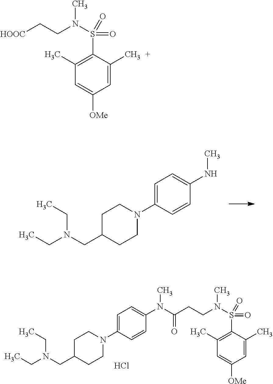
C(CCN(C)S(=O)(=O)C1=C(C)C=C([OMe])C=C1C)(=O)N(C)C1=CC=C(N2CCC(CN(CC)CC)CC2)C=C1.Cl.C1=C(N2CCC(CN(CC)CC)CC2)C=CC(NC)=C1.[HOOC]CCN(C)S(=O)(=O)C1=C(C)C=C([OMe])C=C1C
